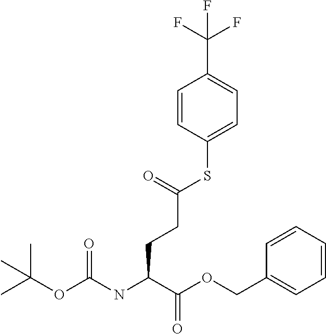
CC(OC(NC(C(OCC1=CC=CC=C1)=O)CCC(SC1=CC=C(C(F)(F)F)C=C1)=O)=O)(C)C
